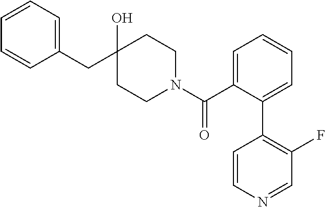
C1(CC2(O)CCN(C(C3=CC=CC=C3C3=C(F)C=NC=C3)=O)CC2)=CC=CC=C1
